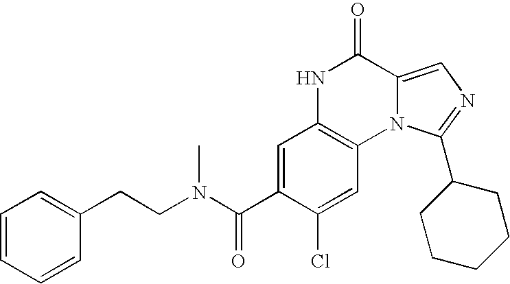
C1=C(C(N(CCC2=CC=CC=C2)C)=O)C(Cl)=CC2=C1NC(=O)C1=CN=C(C3CCCCC3)N21
